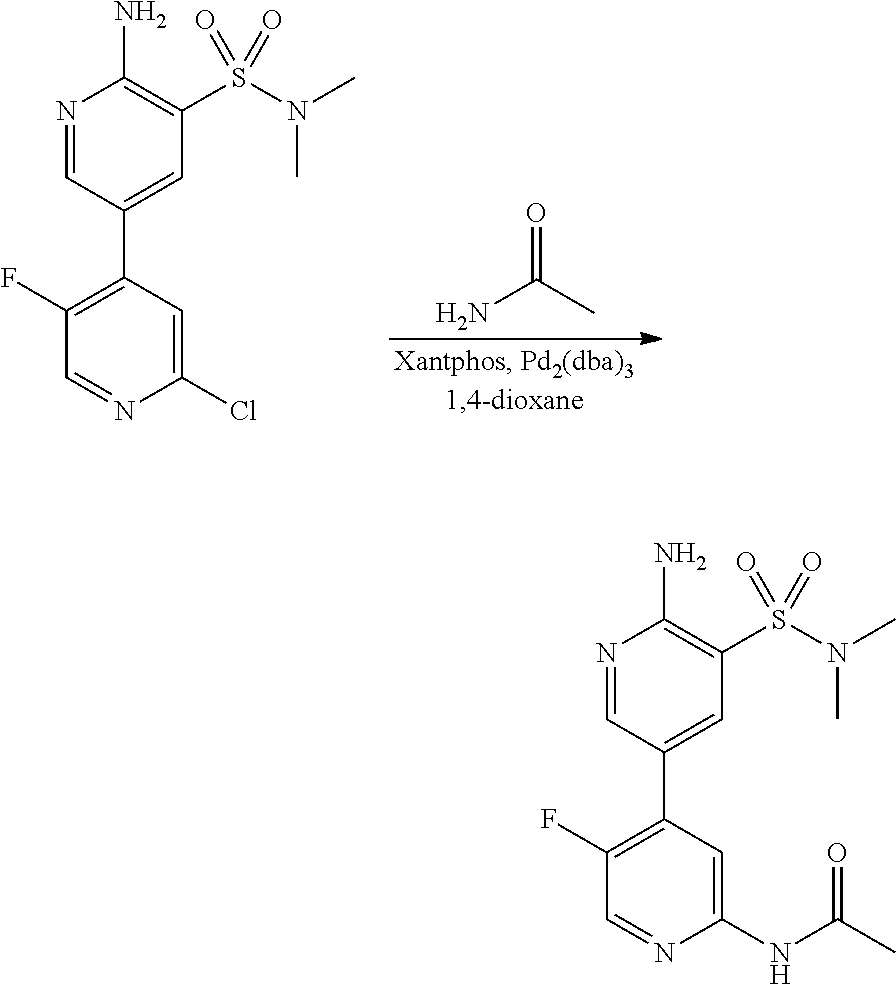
NC(C)=O.C1(F)=C(C2=CC(S(=O)(N(C)C)=O)=C(N)N=C2)C=C(Cl)N=C1.C1(F)=C(C2=CC(S(=O)(N(C)C)=O)=C(N)N=C2)C=C(NC(C)=O)N=C1
